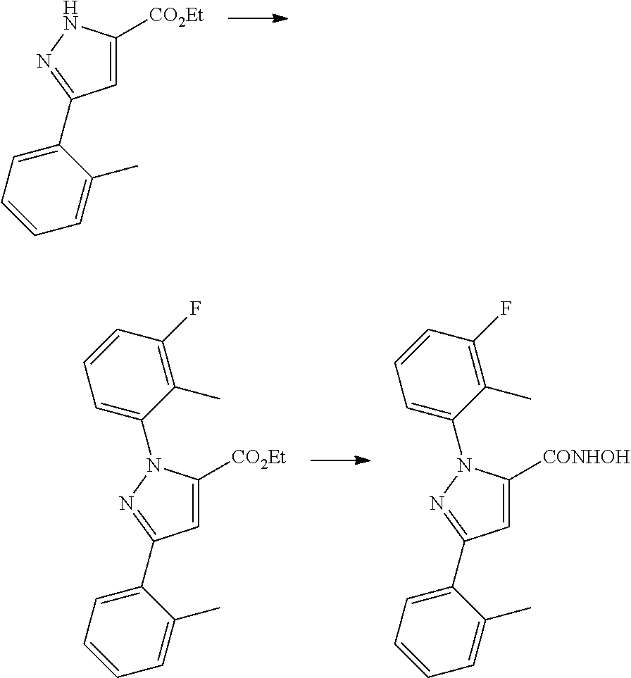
C1=C([CO2Et])N(C2=CC=CC(F)=C2C)N=C1C1=CC=CC=C1C.C1=C([CONHOH])N(C2=CC=CC(F)=C2C)N=C1C1=CC=CC=C1C.C1=C([CO2Et])NN=C1C1=CC=CC=C1C
